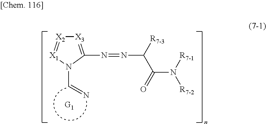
[X3]1=C(N=NC([R7-3])C(N([R7-1])[R7-2])=O)N(C=N)[X1]=[X2]1
